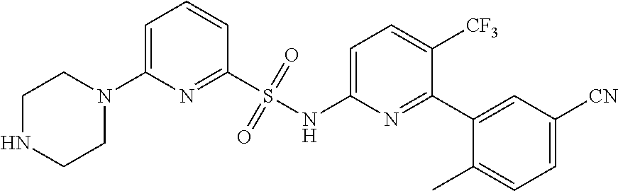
C1=C(N2CCNCC2)N=C(S(NC2=CC=C([CF3])C(C3=CC([CN])=CC=C3C)=N2)(=O)=O)C=C1
